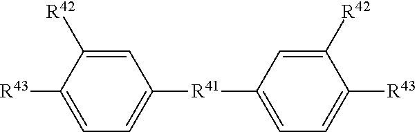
C1([R42])=CC([R41]C2=CC=C([R43])C([R42])=C2)=CC=C1[R43]
